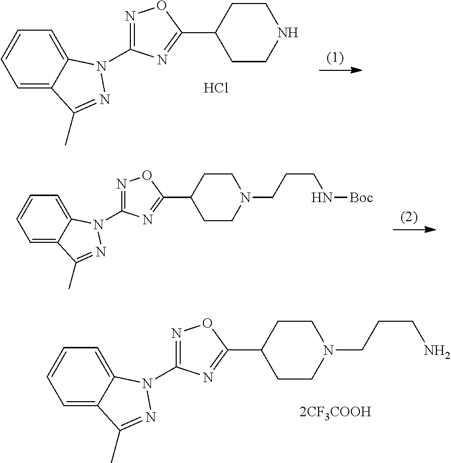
C1=C2C(=CC=C1)N(C1=NOC(C3CCNCC3)=N1)N=C2C.Cl.C1=C2C(=CC=C1)N(C1=NOC(C3CCN(CCCN[Boc])CC3)=N1)N=C2C.C1=C2C(=CC=C1)N(C1=NOC(C3CCN(CCCN)CC3)=N1)N=C2C
